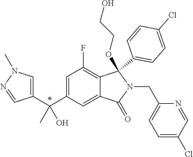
C1=C(C(C2=CN(C)N=C2)(C)O)C=C2C(=C1F)C(C1=CC=C(Cl)C=C1)(OCCO)N(CC1=CC=C(Cl)C=N1)C2=O
